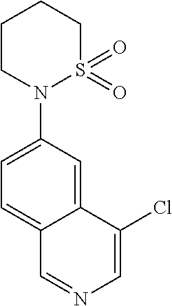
N1(C2=CC=C3C(=C2)C(Cl)=CN=C3)S(=O)(=O)CCCC1
